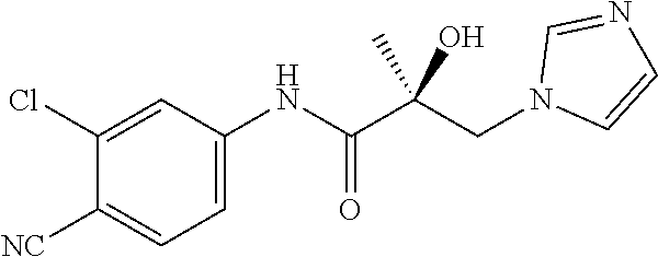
C1(Cl)=CC(NC(C(CN2C=CN=C2)(C)O)=O)=CC=C1[NC]
